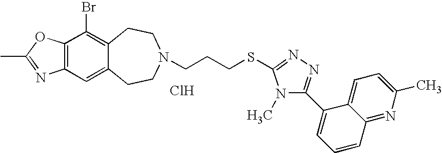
Cl.CC1=NC2=C(O1)C(Br)=C1C(=C2)CCN(CCCSC2=NN=C(C3=CC=CC4=NC(C)=CC=C43)N2C)CC1
